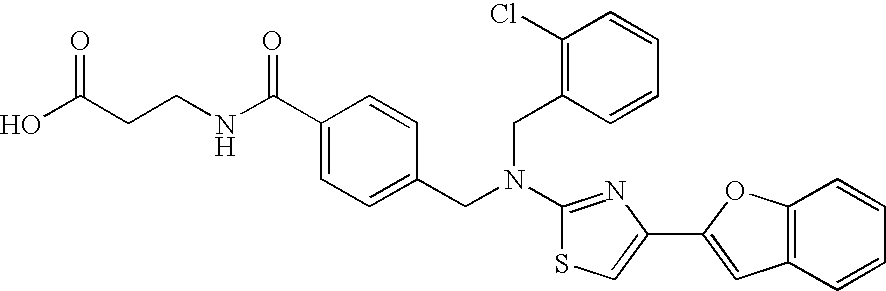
C(CCNC(C1=CC=C(CN(CC2=C(Cl)C=CC=C2)C2=NC(C3=CC4=C(C=CC=C4)O3)=CS2)C=C1)=O)(O)=O
